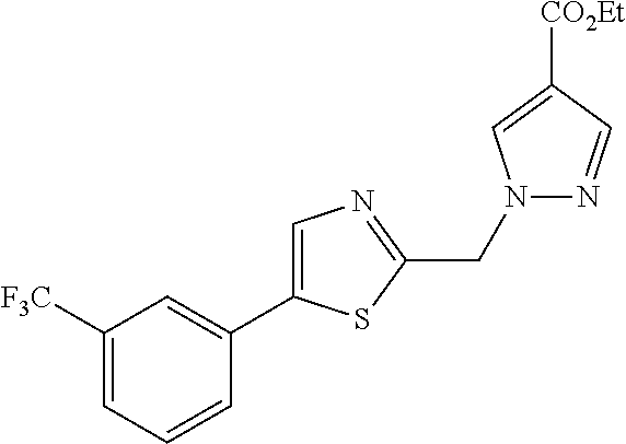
C1=C(C2=CC([F3C])=CC=C2)SC(CN2N=CC([CO2Et])=C2)=N1
